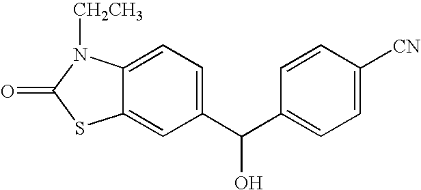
C12=CC(C(C3=CC=C([CN])C=C3)O)=CC=C1N([CH2CH3])C(=O)S2
